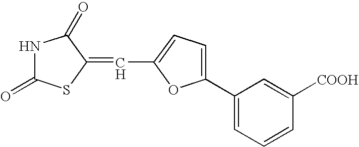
N1C(=O)SC(=CC2=CC=C(C3=CC=CC([COOH])=C3)O2)C1=O
